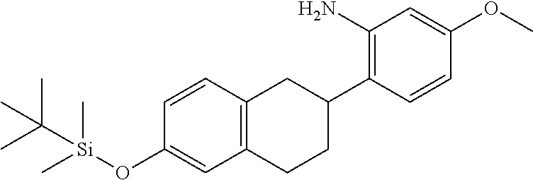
NC1=C(C2CC3=C(CC2)C=C(O[Si](C)(C)C(C)(C)C)C=C3)C=CC(OC)=C1
